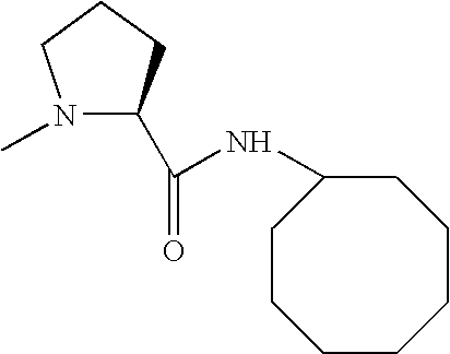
N1(C)C(C(=O)NC2CCCCCCC2)CCC1
